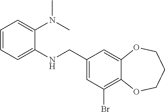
C1(NCC2=CC(Br)=C3C(=C2)OCCCO3)=CC=CC=C1N(C)C
